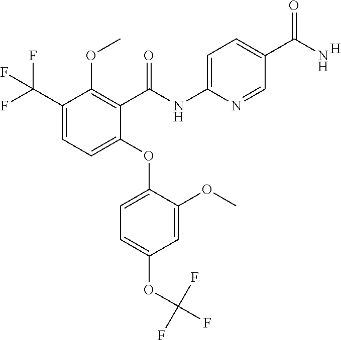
C1(C(F)(F)F)=CC=C(OC2=CC=C(OC(F)(F)F)C=C2OC)C(C(NC2=CC=C(C(N)=O)C=N2)=O)=C1OC.[H]
